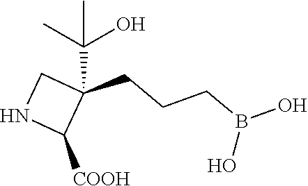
C1(CCCB(O)O)(C(O)(C)C)CNC1[COOH]
